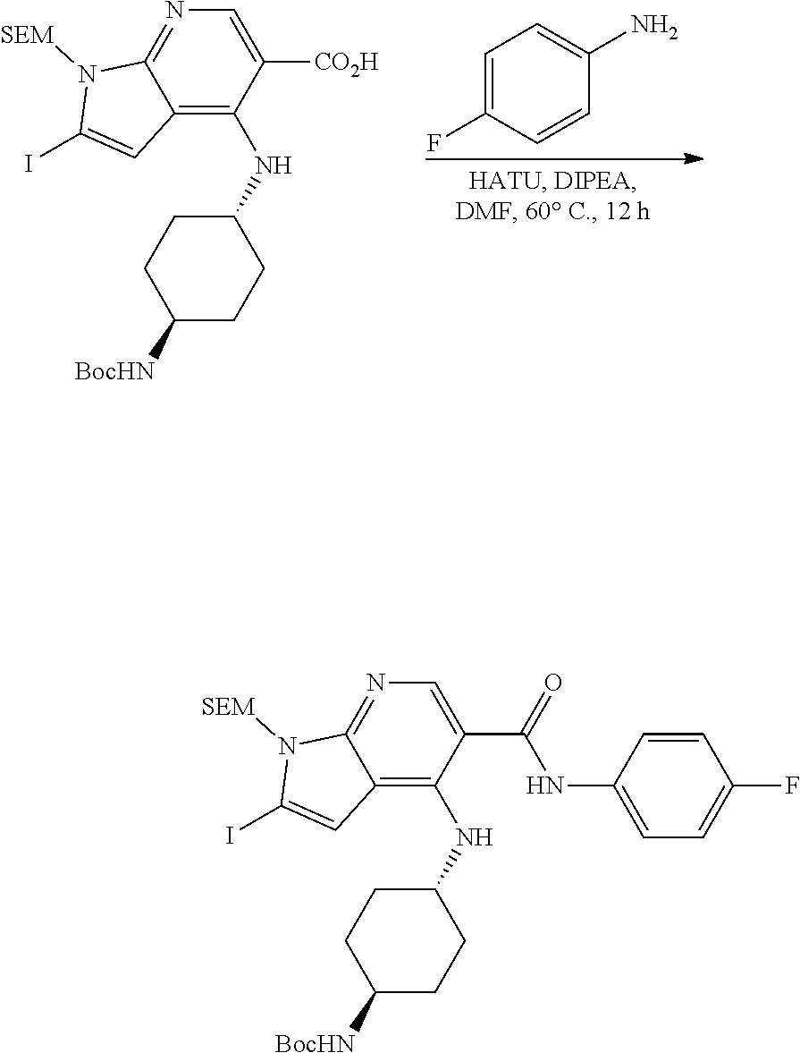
N1([SEM])C(I)=CC2=C(NC3CCC([BocHN])CC3)C(C(NC3=CC=C(F)C=C3)=O)=CN=C12.N1([SEM])C(I)=CC2=C(NC3CCC([BocHN])CC3)C([CO2H])=CN=C12.C1=C(F)C=CC(N)=C1
